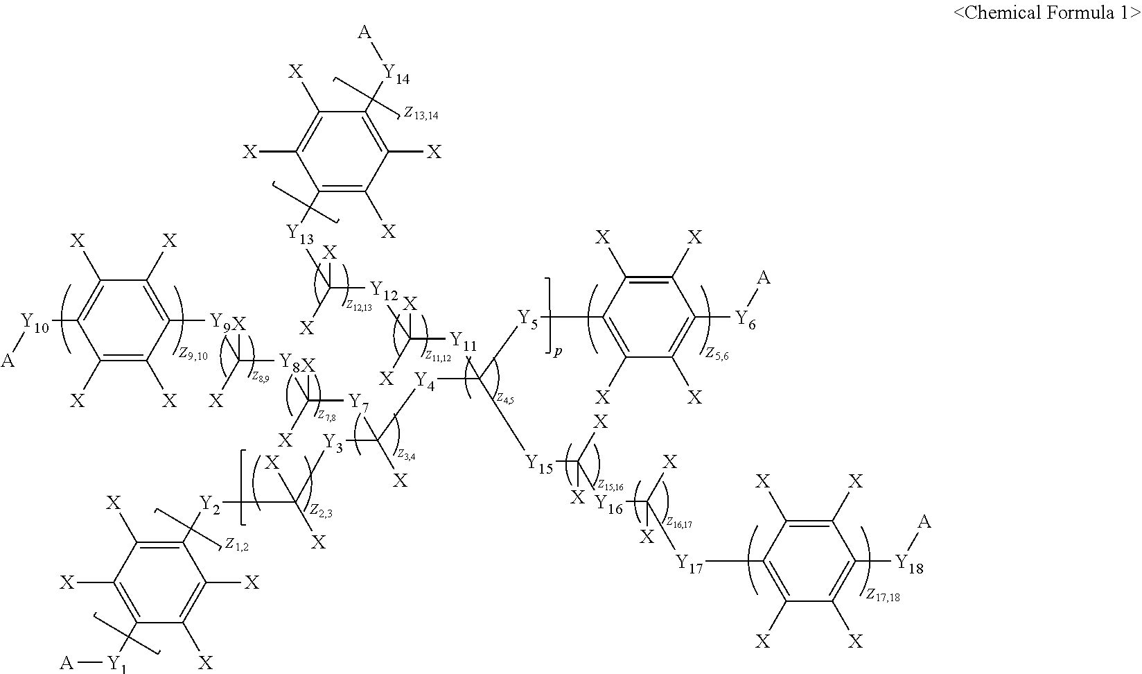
C1([X])=C([Y14][A])C([X])=C([X])C([Y13]C([X])([Y12]C([Y11]C([Y5]C2=C([X])C([X])=C([Y6][A])C([X])=C2[X])([Y4]C([Y3]C([X])([X])[Y2]C2=C([X])C([X])=C([Y1][A])C([X])=C2[X])([X])[Y7]C([X])([X])[Y8]C([X])([X])[Y9]C2=C([X])C([X])=C([Y10][A])C([X])=C2[X])[Y15]C([Y16]C([Y17]C2=C([X])C([X])=C([Y18][A])C([X])=C2[X])([X])[X])([X])[X])([X])[X])[X])=C1[X]
